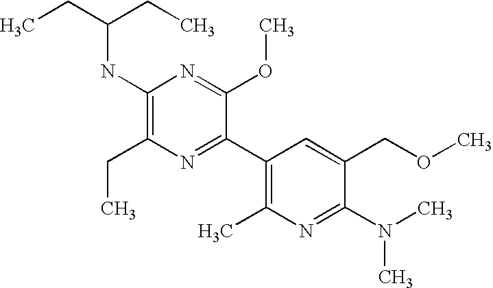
CCC(CC)NC1=C(CC)N=C(C2=C(C)N=C(N(C)C)C(COC)=C2)C(OC)=N1
